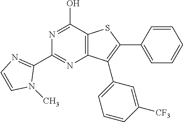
C1(C2=NC3=C(C(O)=N2)SC(C2=CC=CC=C2)=C3C2=CC=CC([CF3])=C2)=NC=CN1C
